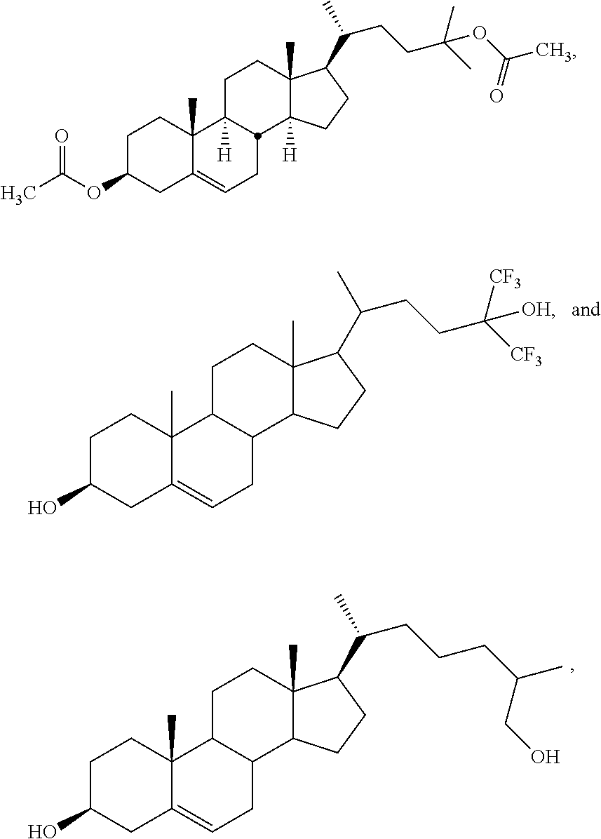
C1C(O)CC2=CCC3C(C2(C)C1)CCC1(C)C3CCC1C(C)CCC([CF3])([CF3])[OH].C1C(O)CC2=CCC3C(C2(C)C1)CCC1(C)C3CCC1C(C)CCCC(C)CO.C1C(OC(C)=O)CC2=CCC3C([H])(C2(C)C1)CCC1(C)C3([H])CCC1C(C)CCC(C)(C)OC(C)=O
